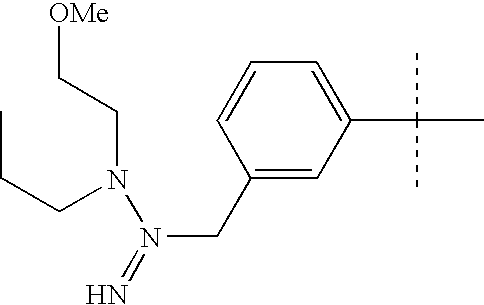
C1=C(C(C)(C)C)C=C(CN(N(CC[OMe])CCC)=N)C=C1
